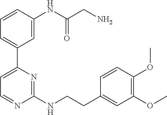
C1=CC(NC(CN)=O)=CC(C2=CC=NC(NCCC3=CC(OC)=C(OC)C=C3)=N2)=C1
